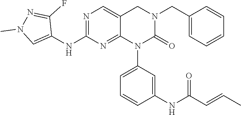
C1(NC2=NC=C3C(=N2)N(C2=CC=CC(NC(C=CC)=O)=C2)C(=O)N(CC2=CC=CC=C2)C3)=CN(C)N=C1F
